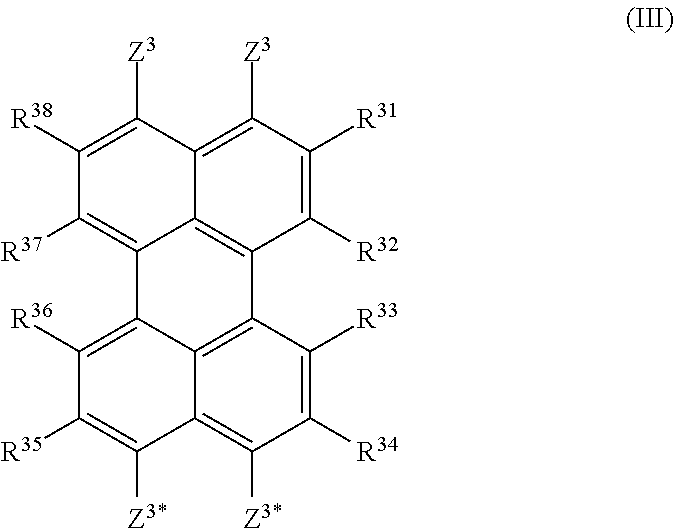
C12=C([R37])C([R38])=C([Z3])C3=C([Z3])C([R31])=C([R32])C(=C13)C1=C3C2=C([R36])C([R35])=C([Z3*])C3=C([Z3*])C([R34])=C1[R33]
